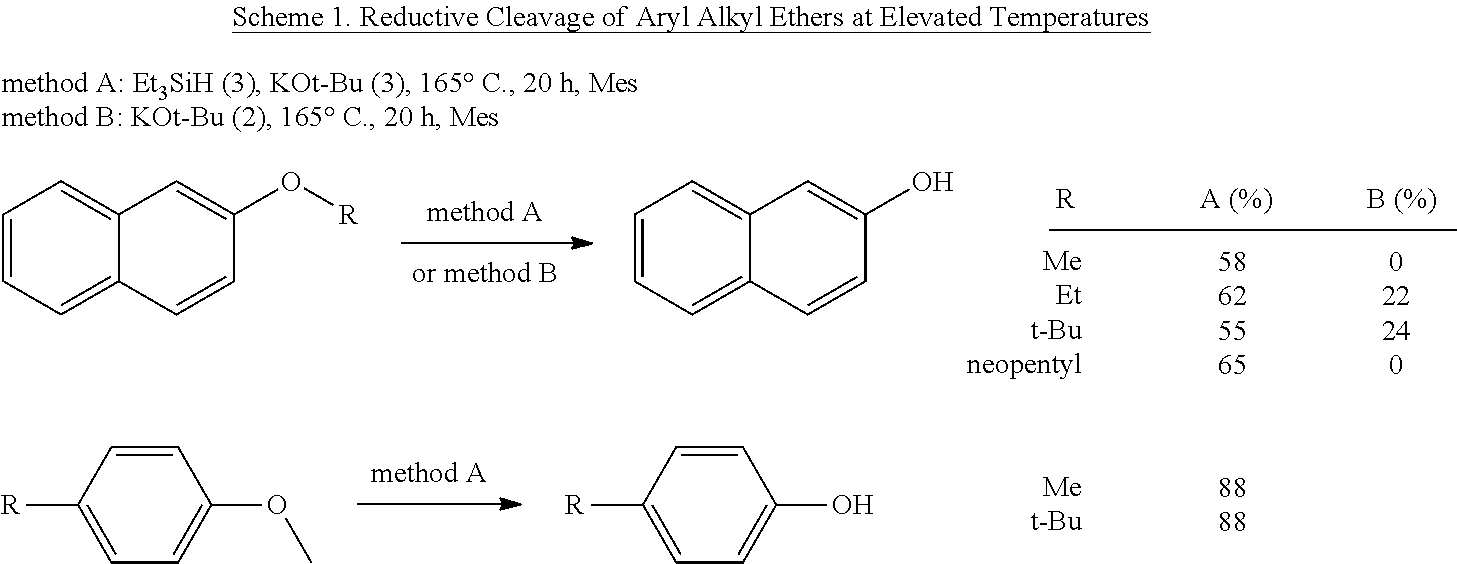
C1=CC=C2C(=C1)C=C(O[R])C=C2.C1=CC=C2C(=C1)C=C(O)C=C2.C1=CC([R])=CC=C1OC.C1=CC([R])=CC=C1O
